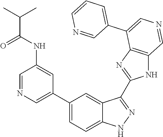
N(C1=CC(C2=CC=C3C(=C2)C(C2=NC4=C(N2)C=NC=C4C2=CC=CN=C2)=NN3)=CN=C1)C(C(C)C)=O
